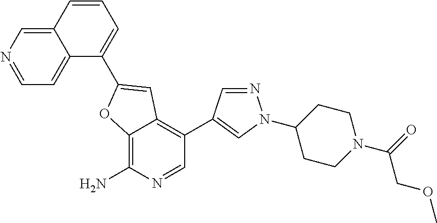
C1CC(N2N=CC(C3=C4C(=C(N)N=C3)OC(C3=CC=CC5=CN=CC=C53)=C4)=C2)CCN1C(=O)COC
